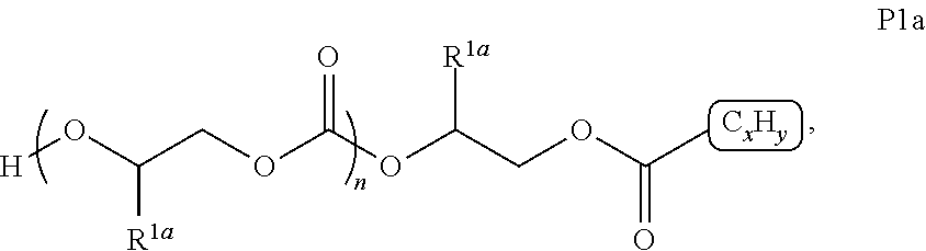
[H]OC(COC(OC(COC(C)=O)[R1a])=O)[R1a]
